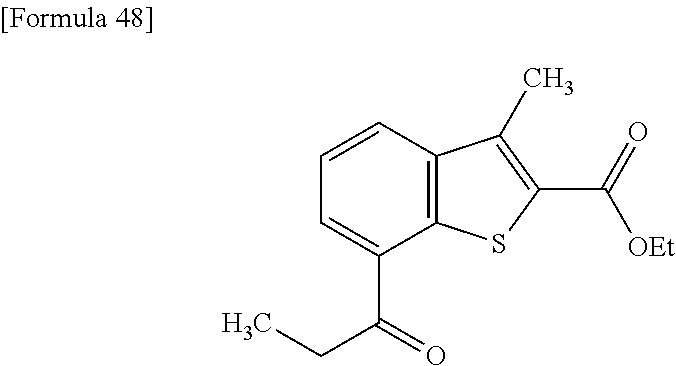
C1=C(C(=O)CC)C2=C(C=C1)C(C)=C(C(=O)[OEt])S2
